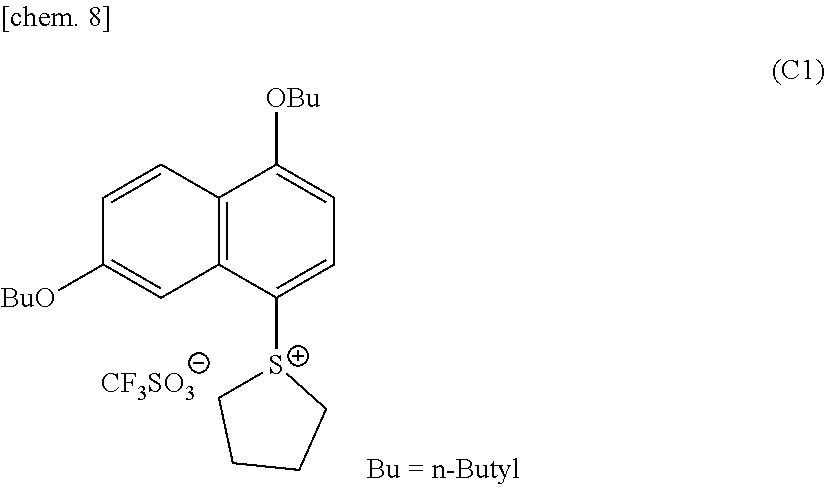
C1=CC2=C(C=C1[BuO])C([S+]1CCCC1)=CC=C2[OBu].[CF3SO3]
